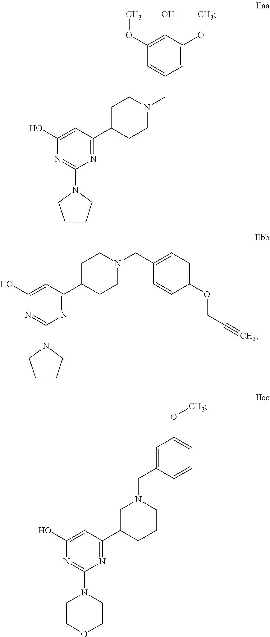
C1C(C2=NC(N3CCCC3)=NC(O)=C2)CCN(CC2=CC(OC)=C(O)C(OC)=C2)C1.C1C(C2=NC(N3CCCC3)=NC(O)=C2)CCN(CC2=CC=C(OCC#C)C=C2)C1.C1C(C2=NC(N3CCOCC3)=NC(O)=C2)CN(CC2=CC(OC)=CC=C2)CC1
